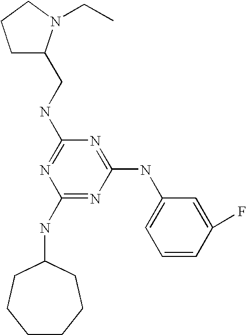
C1(NC2CCCCCC2)=NC(NC2=CC=CC(F)=C2)=NC(NCC2CCCN2CC)=N1
